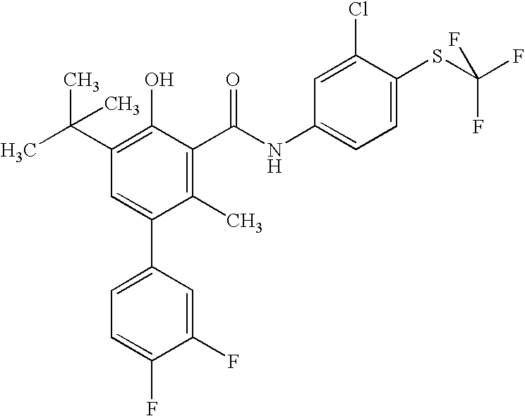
C1(C)=C(C(NC2=CC=C(SC(F)(F)F)C(Cl)=C2)=O)C(O)=C(C(C)(C)C)C=C1C1=CC=C(F)C(F)=C1
